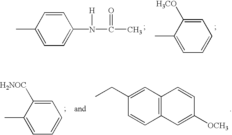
C1=CC(C)=CC=C1N([H])C(C)=O.C1=C([H3CO])C(C)=CC=C1.C1=C([H2NOC])C(C)=CC=C1.C12=C(C=C(CC)C=C1)C=CC([OCH3])=C2
